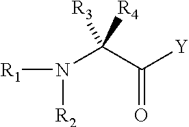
[R1]N([R2])C(C([Y])=O)([R4])[R3]
